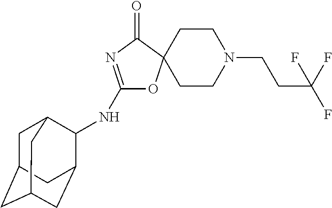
C1(NC2C3CC4CC(CC2C4)C3)=NC(=O)C2(O1)CCN(CCC(F)(F)F)CC2
